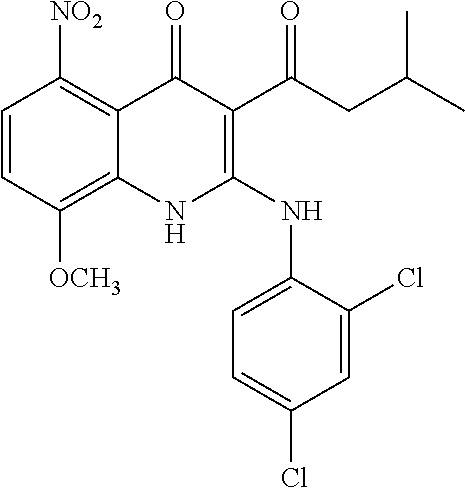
C1=CC([OCH3])=C2C(=C1[NO2])C(=O)C(C(CC(C)C)=O)=C(NC1=CC=C(Cl)C=C1Cl)N2
